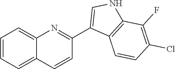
C1=CC=C2C(=C1)N=C(C1=CNC3=C1C=CC(Cl)=C3F)C=C2
